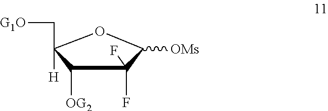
C1([OG2])C(F)(F)C([OMs])OC1(C[G1O])[H]
